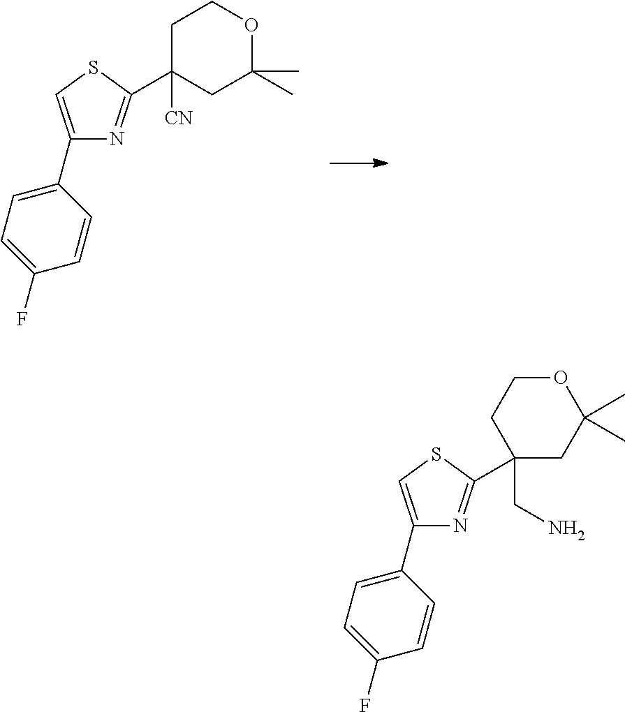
C1(C2=CSC(C3([CN])CC(C)(C)OCC3)=N2)=CC=C(F)C=C1.C1(C2=CSC(C3(CN)CC(C)(C)OCC3)=N2)=CC=C(F)C=C1
